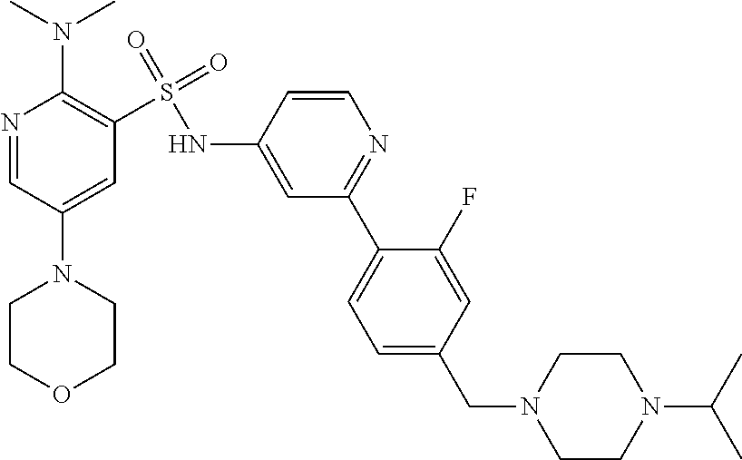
C1COCCN1C1=CC(S(=O)(=O)NC2=CC(C3=CC=C(CN4CCN(C(C)C)CC4)C=C3F)=NC=C2)=C(N(C)C)N=C1
